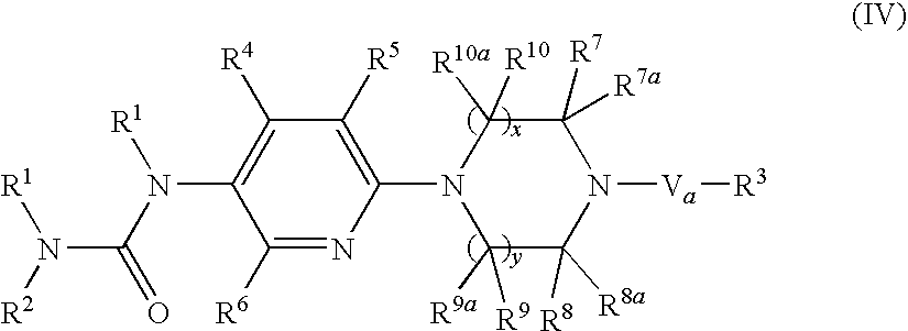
C1(N2C([R9a])([R9])C([R8a])([R8])N([Va][R3])C([R7])([R7a])C2([R10a])[R10])=C([R5])C([R4])=C(N(C(=O)N([R2])[R1])[R1])C([R6])=N1
